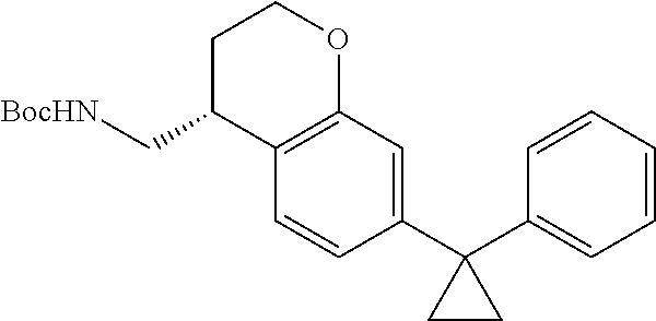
C1(C2(C3=CC=CC=C3)CC2)=CC2=C(C=C1)C(C[BocHN])CCO2
